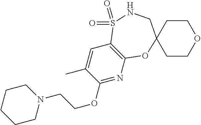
C1(OCCN2CCCCC2)=NC2=C(C=C1C)S(=O)(=O)NCC1(O2)CCOCC1
